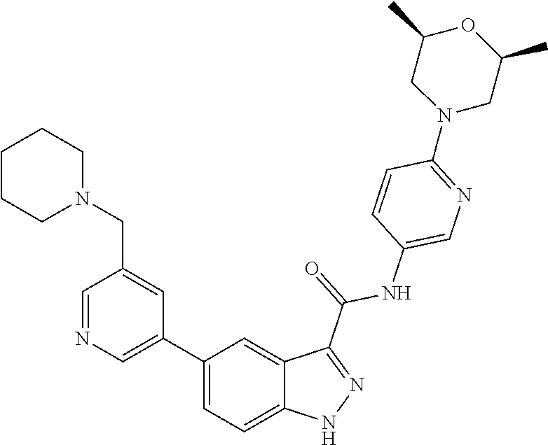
C1(C2=CN=CC(CN3CCCCC3)=C2)=CC=C2C(=C1)C(C(=O)NC1=CN=C(N3CC(C)OC(C)C3)C=C1)=NN2
